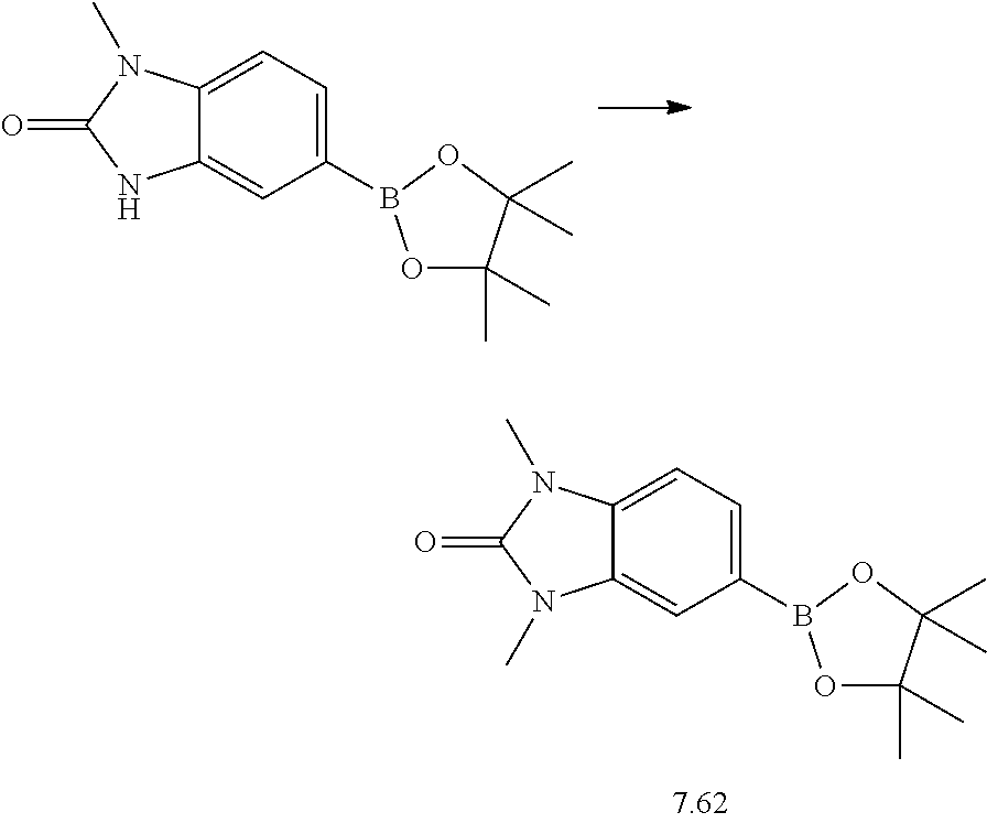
C12=CC=C(B3OC(C)(C)C(C)(C)O3)C=C1N(C)C(=O)N2C.C12=CC=C(B3OC(C)(C)C(C)(C)O3)C=C1NC(=O)N2C
